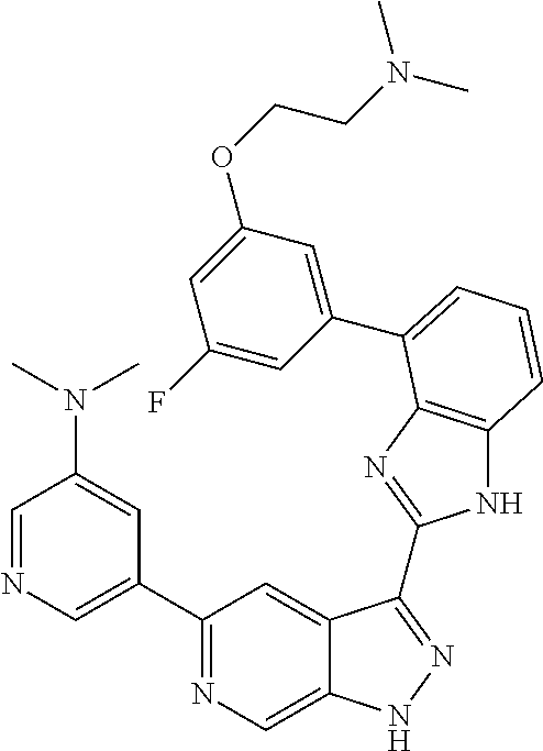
C1(C2=NC=C3C(=C2)C(C2=NC4=C(N2)C=CC=C4C2=CC(OCCN(C)C)=CC(F)=C2)=NN3)=CN=CC(N(C)C)=C1
